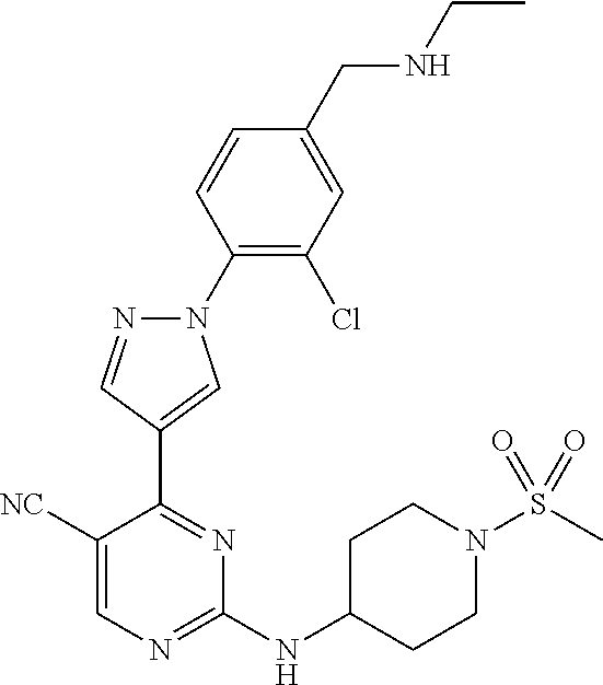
N1(C2=C(Cl)C=C(CNCC)C=C2)N=CC(C2=NC(NC3CCN(S(=O)(=O)C)CC3)=NC=C2[NC])=C1
